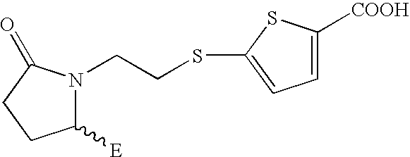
N1(CCSC2=CC=C([COOH])S2)C([E])CCC1=O
